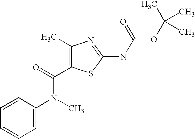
C1=CC=CC=C1N(C(=O)C1=C(C)N=C(NC(=O)OC(C)(C)C)S1)C
